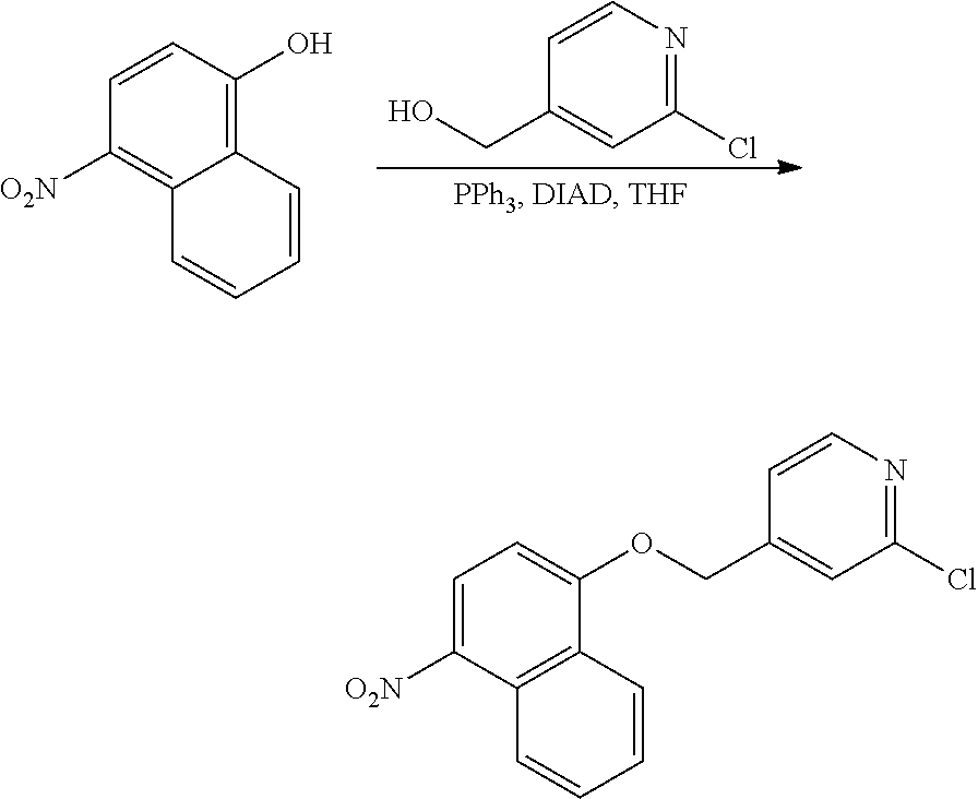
C1=CN=C(Cl)C=C1CO.C1=CC(O)=C2C(=C1[O2N])C=CC=C2.C1=C([O2N])C2=C(C(OCC3=CC(Cl)=NC=C3)=C1)C=CC=C2
